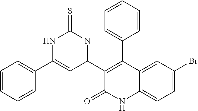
C1(C2=NC(=S)NC(C3=CC=CC=C3)=C2)=C(C2=CC=CC=C2)C2=CC(Br)=CC=C2NC1=O
